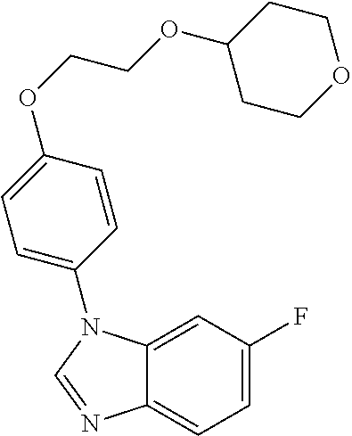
C1=C(F)C=C2C(=C1)N=CN2C1=CC=C(OCCOC2CCOCC2)C=C1
